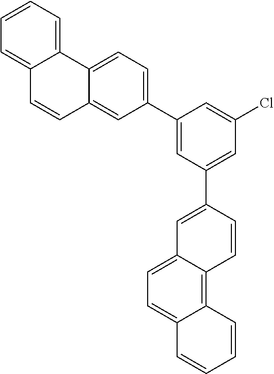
C12=CC=CC=C1C=CC1=CC(C3=CC(C4=CC5=CC=C6C(=C5C=C4)C=CC=C6)=CC(Cl)=C3)=CC=C21
